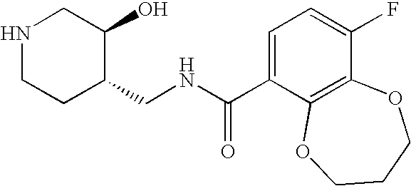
N1CCC(CNC(C2=CC=C(F)C3=C2OCCCO3)=O)C(O)C1
